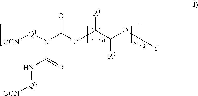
[OCN][Q1]N(C(OC(C(O[Y])[R2])[R1])=O)C(=O)N[Q2][OCN]
